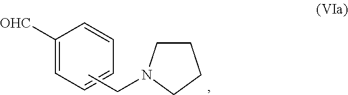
C1([OHC])=CC=CC=C1.CCN1CCCC1
